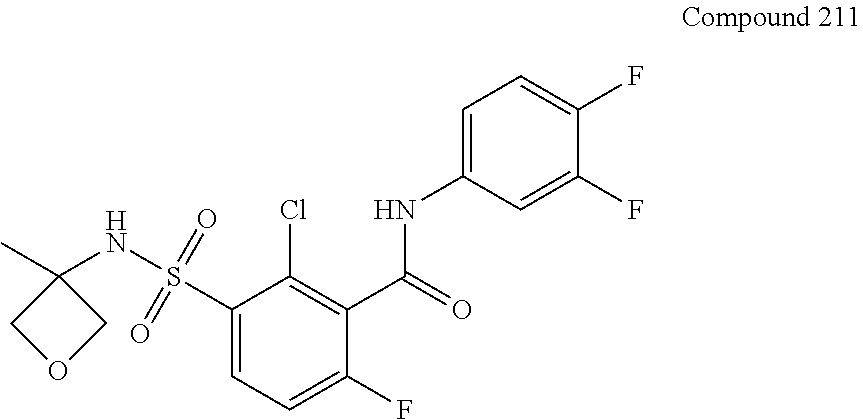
C1(C(=O)NC2=CC=C(F)C(F)=C2)=C(Cl)C(S(NC2(C)COC2)(=O)=O)=CC=C1F
